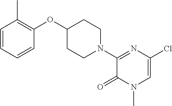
C1=CC=CC(OC2CCN(C3=NC(Cl)=CN(C)C3=O)CC2)=C1C
